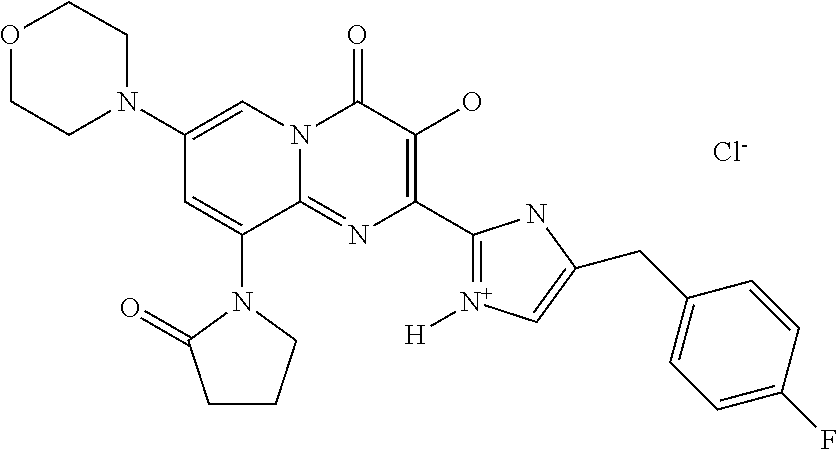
C1N(C2=CN3C(=NC(C4=[N+]([H])C=C(CC5=CC=C(F)C=C5)N4)=C(O)C3=O)C(N3C(=O)CCC3)=C2)CCOC1.[Cl-]
